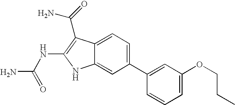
C1(C2=CC(OCCC)=CC=C2)=CC=C2C(=C1)NC(NC(N)=O)=C2C(N)=O
